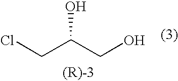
ClCC(CO)O
